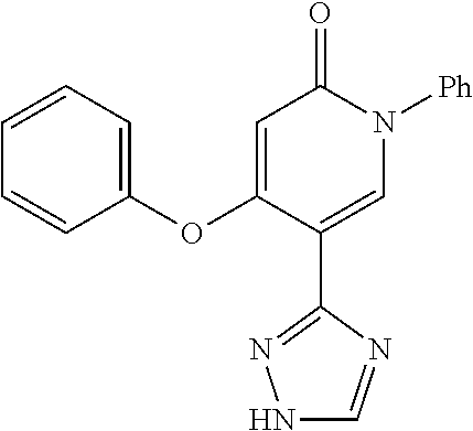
C1=C(OC2=CC=CC=C2)C(C2=NNC=N2)=CN([Ph])C1=O
